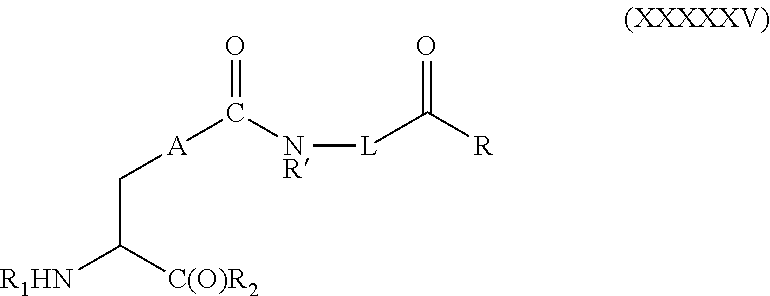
C(C([C(O)R2])[R1HN])[A]C([NR][L]C([R])=O)=O
